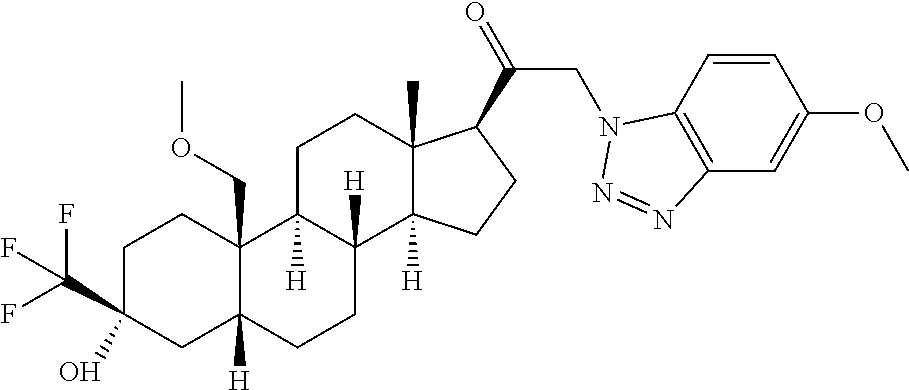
C1C(C(F)(F)F)(O)CC2([H])C(COC)(C1)C1([H])C([H])(CC2)C2([H])C(C)(CC1)C(C(=O)CN1C3=C(C=C(OC)C=C3)N=N1)CC2
